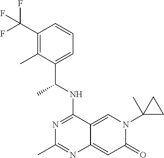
C1(C(F)(F)F)=C(C)C(C(NC2=NC(C)=NC3=CC(=O)N(C4(C)CC4)C=C23)C)=CC=C1
